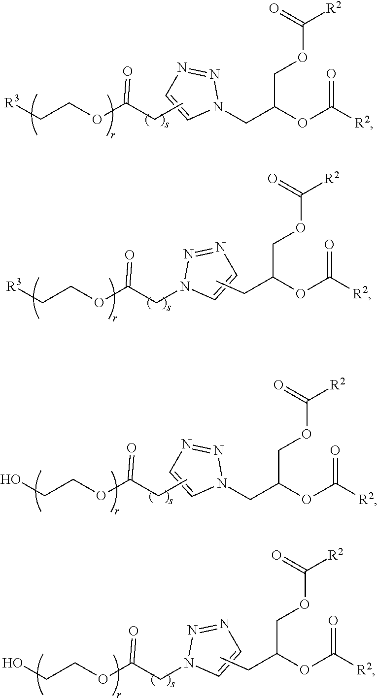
N1=NN(CC(OC([R2])=O)COC([R2])=O)C=C1.[R3]CCOC(CC)=O.[R3]CCOC(CN1C=CN=N1)=O.C(OC([R2])=O)(COC([R2])=O)CC.N1=NN(CC(OC([R2])=O)COC([R2])=O)C=C1.OCCOC(CC)=O.OCCOC(CN1C=CN=N1)=O.C(OC([R2])=O)(COC([R2])=O)CC
